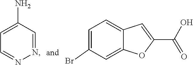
N1=CC(N)=CC=N1.C1=C(Br)C=C2C(=C1)C=C(C(O)=O)O2
